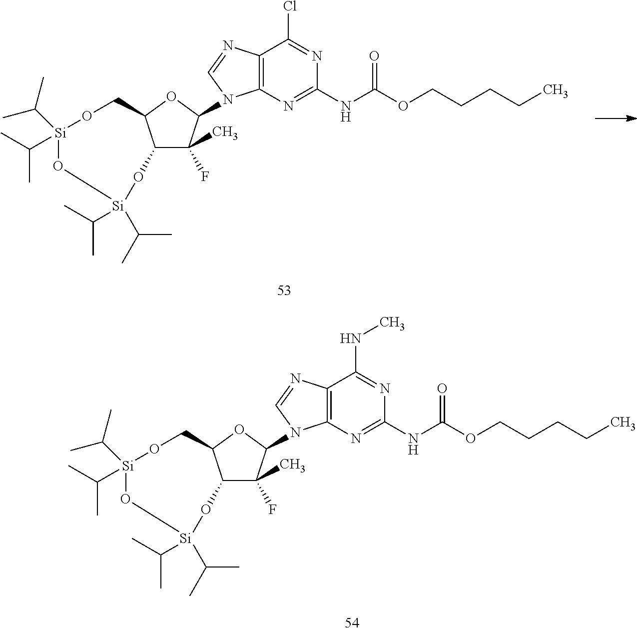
C12=C(N=C(NC(OCCCCC)=O)N=C1Cl)N(C1C(C)(F)C3C(O1)CO[Si](C(C)C)(C(C)C)O[Si](C(C)C)(C(C)C)O3)C=N2.C12=C(N=C(NC(OCCCCC)=O)N=C1NC)N(C1C(C)(F)C3C(O1)CO[Si](C(C)C)(C(C)C)O[Si](C(C)C)(C(C)C)O3)C=N2
